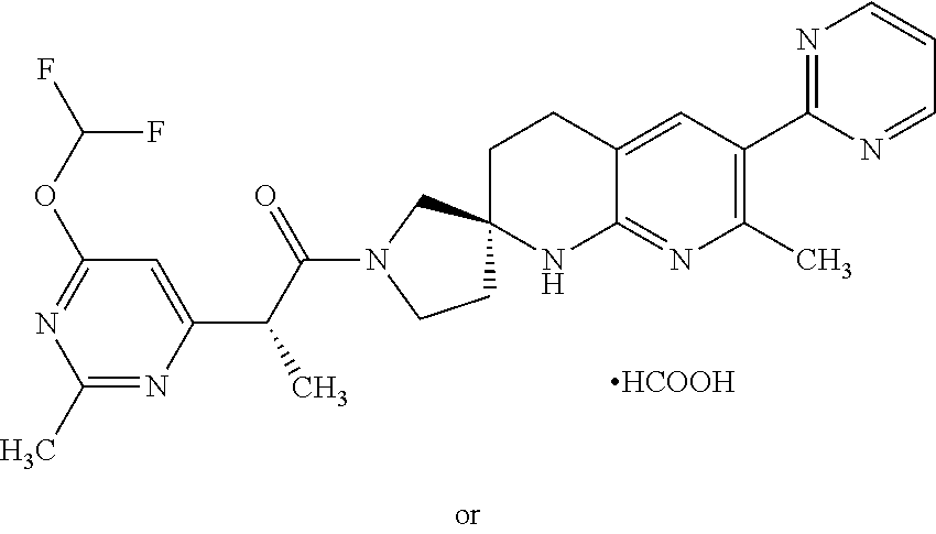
C1(C)=NC(C(C(N2CCC3(C2)CCC2=CC(C4=NC=CC=N4)=C(C)N=C2N3)=O)C)=CC(OC(F)F)=N1.[HCOOH]
